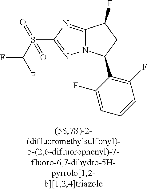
C12=NC(S(C(F)F)(=O)=O)=NN1C(C1=C(F)C=CC=C1F)CC2F
